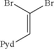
C(=C(Br)Br)[Pyd]
